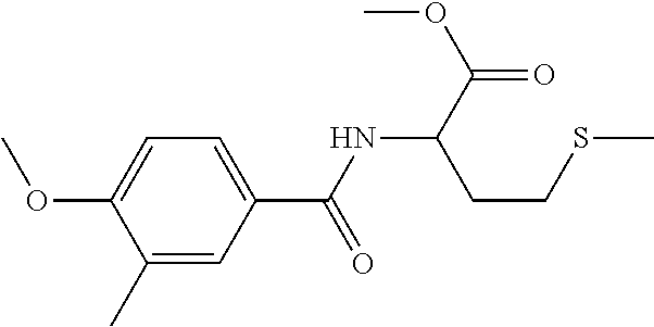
C1(C)=CC(C(NC(C(=O)OC)CCSC)=O)=CC=C1OC
